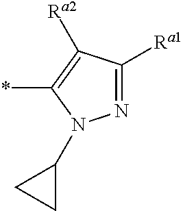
N1=C([Ra1])C([Ra2])=C(*)N1C1CC1
